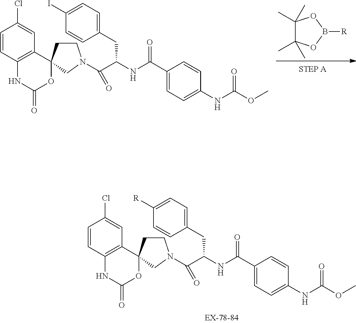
C1CC2(CN1C(C(NC(C1=CC=C(NC(OC)=O)C=C1)=O)CC1=CC=C(I)C=C1)=O)C1=C(NC(=O)O2)C=CC(Cl)=C1.C1(C)(C)C(C)(C)OB([R])O1.C1CC2(CN1C(C(NC(C1=CC=C(NC(OC)=O)C=C1)=O)CC1=CC=C([R])C=C1)=O)C1=C(NC(=O)O2)C=CC(Cl)=C1
